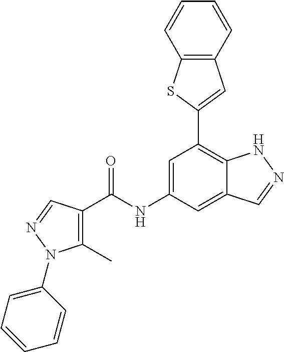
C12=C(C=CC=C1)C=C(C1=C3C(=CC(NC(=O)C4=C(C)N(C5=CC=CC=C5)N=C4)=C1)C=NN3)S2
